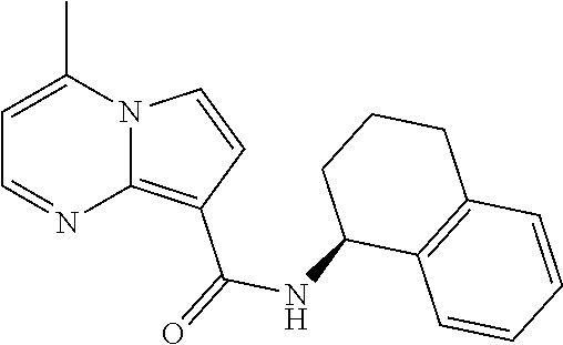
C1=C(C)N2C(=C(C(=O)NC3C4=C(CCC3)C=CC=C4)C=C2)N=C1
